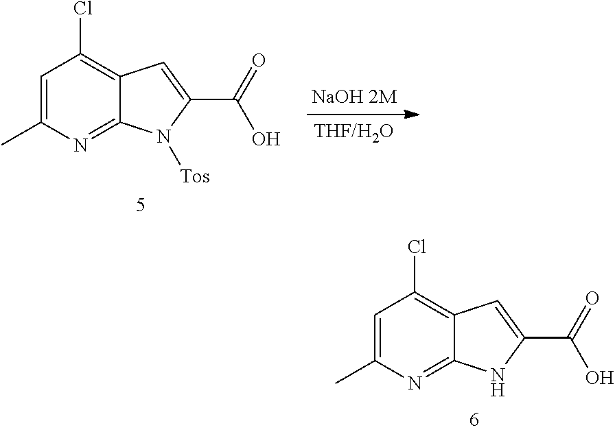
C1=C(C)N=C2C(=C1Cl)C=C(C(=O)O)N2.C1=C(C)N=C2C(=C1Cl)C=C(C(=O)O)N2[Tos]
